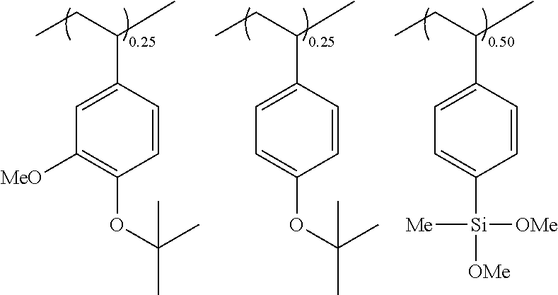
C1=CC(C(CC)C)=CC=C1OC(C)(C)C.C1=CC(C(CC)C)=CC([MeO])=C1OC(C)(C)C.C1=CC(C(CC)C)=CC=C1[Si]([OMe])([OMe])[Me]
